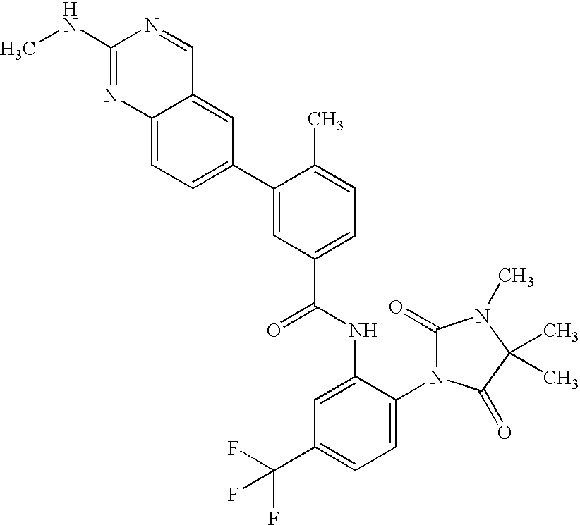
C12=CC=C(C3=CC(C(NC4=CC(C(F)(F)F)=CC=C4N4C(=O)N(C)C(C)(C)C4=O)=O)=CC=C3C)C=C1C=NC(NC)=N2
